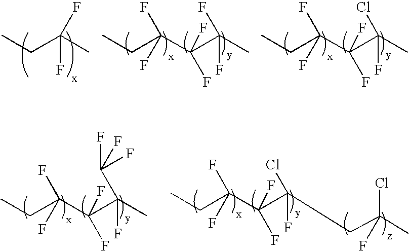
CCC(C)(F)F.CCC(C(C(C)(F)F)(F)F)(F)F.CCC(C(C(C)(F)Cl)(F)F)(F)F.CCC(C(C(C)(F)C(F)(F)F)(F)F)(F)F.CCC(C(C(CC(C)(F)Cl)(F)Cl)(F)F)(F)F
